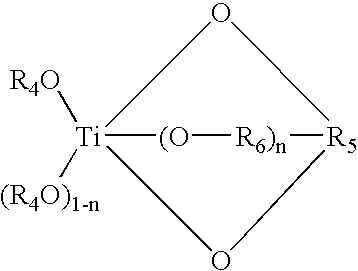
[R4O][Ti]12([(R4O)1-n])[(O][R6)n][R5](O1)O2
